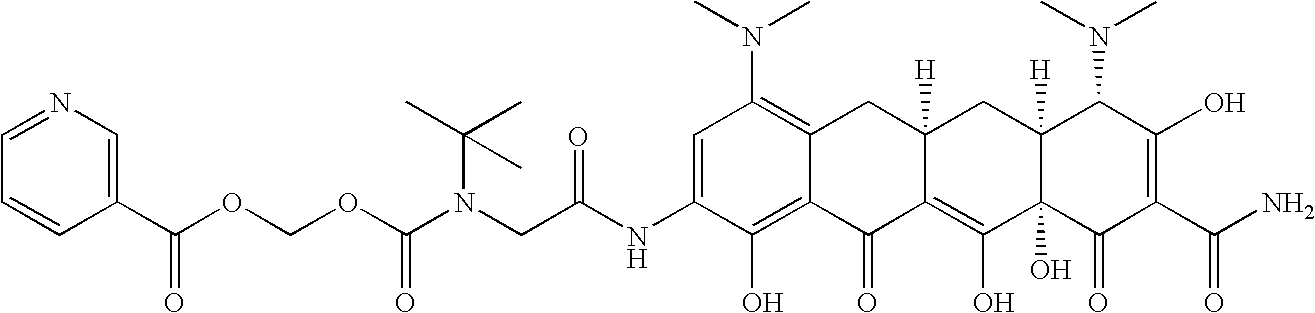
N(CC(NC1=CC(N(C)C)=C2C(=C1O)C(=O)C1=C(O)C3(O)C([H])(CC1([H])C2)C(N(C)C)C(O)=C(C(N)=O)C3=O)=O)(C(OCOC(C1=CN=CC=C1)=O)=O)C(C)(C)C
